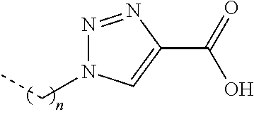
N1=NC(C(=O)O)=CN1CC
